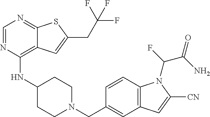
C1=NC(NC2CCN(CC3=CC4=C(C=C3)N(C(C(=O)N)F)C([CN])=C4)CC2)=C2C(=N1)SC(CC(F)(F)F)=C2
